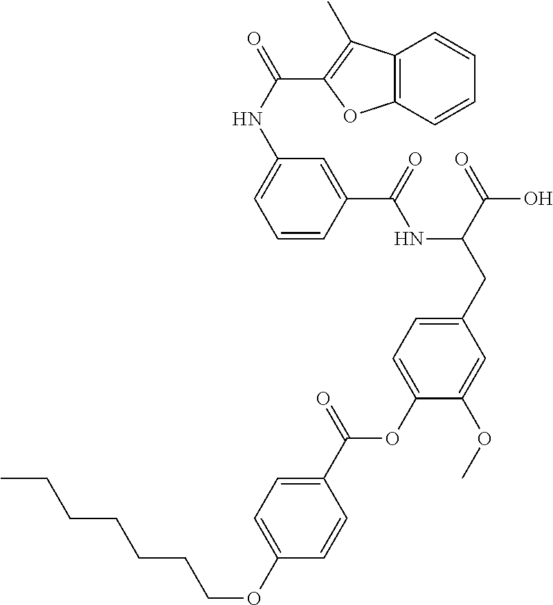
C1=CC(C(=O)NC(CC2=CC=C(OC(C3=CC=C(OCCCCCCC)C=C3)=O)C(OC)=C2)C(=O)O)=CC(NC(=O)C2=C(C)C3=C(O2)C=CC=C3)=C1
